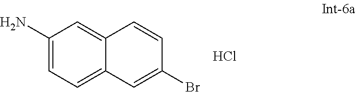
C1(N)=CC=C2C(=C1)C=CC(Br)=C2.Cl
